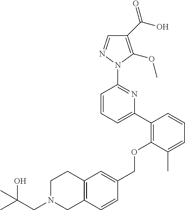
C1(C(O)=O)=C(OC)N(C2=NC(C3=C(OCC4=CC5=C(C=C4)CN(CC(C)(O)C)CC5)C(C)=CC=C3)=CC=C2)N=C1
